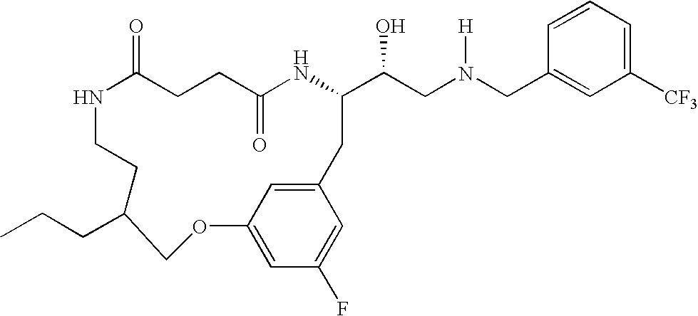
N1C(=O)CCC(=O)NC(C(CN(CC2=CC([CF3])=CC=C2)[H])O)CC2=CC(=CC(F)=C2)OCC(CCC)CC1
